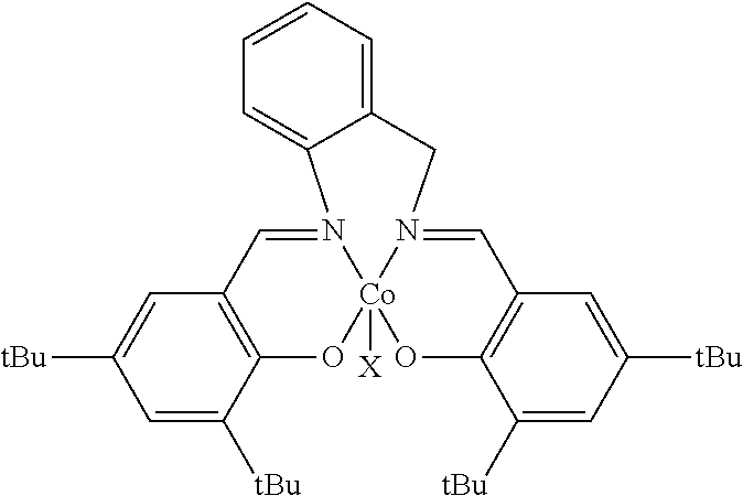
C12=C(C=N3[Co]4([X])(O1)OC1=C(C=N4CC4=CC=CC=C34)C=C([tBu])C=C1[tBu])C=C([tBu])C=C2[tBu]
